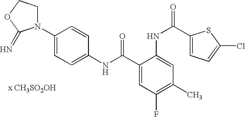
C1(NC(=O)C2=CC(F)=C(C)C=C2NC(C2=CC=C(Cl)S2)=O)=CC=C(N2CCOC2=N)C=C1.[x CH3SO2OH]
